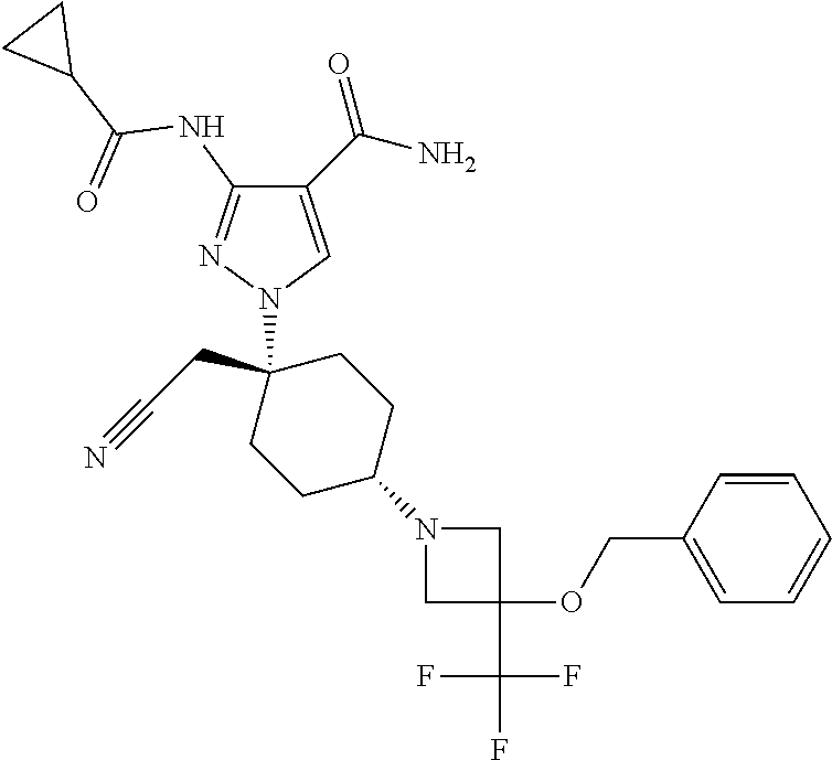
C1(C(N)=O)=CN(C2(CC#N)CCC(N3CC(OCC4=CC=CC=C4)(C(F)(F)F)C3)CC2)N=C1NC(C1CC1)=O
